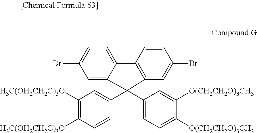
C1=C2C(=CC=C1Br)C1=C(C=C(Br)C=C1)C2(C1=CC([H3C(OH2CH2C)3O])=C([H3C(OH2CH2C)3O])C=C1)C1=CC=C([O(CH2CH2O)3CH3])C([O(CH2CH2O)3CH3])=C1
